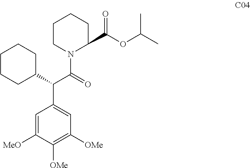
C1=C([MeO])C([OMe])=C([OMe])C=C1C(C1CCCCC1)C(=O)N1C(C(OC(C)C)=O)CCCC1
